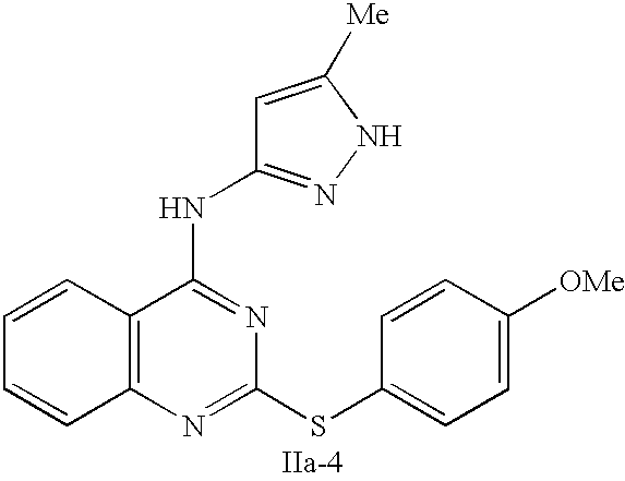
C12=C(N=C(SC3=CC=C([OMe])C=C3)N=C1NC1=NNC([Me])=C1)C=CC=C2
